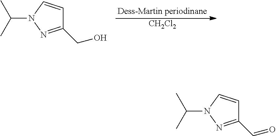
[CH2Cl2].C1(CO)=NN(C(C)C)C=C1.C1(C=O)=NN(C(C)C)C=C1
